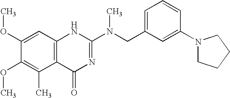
C1(OC)=CC2=C(C(C)=C1OC)C(=O)N=C(N(CC1=CC=CC(N3CCCC3)=C1)C)N2
